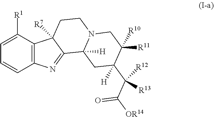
C12=C(C([R1])=CC=C1)C1([R7])C(=N2)C2([H])N(CC1)CC([R11])([R10])C(C(C(=O)[OR14])([R13])[R12])([H])C2
